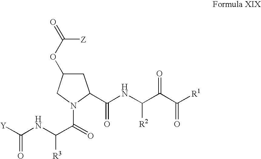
[Y]C(NC(C(N1C(C(NC([R2])C(C(=O)[R1])=O)=O)CC(OC(=O)[Z])C1)=O)[R3])=O
